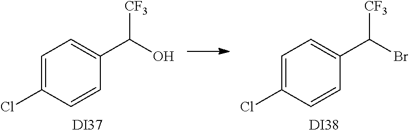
C1(Cl)=CC=C(C(O)[CF3])C=C1.C1(Cl)=CC=C(C(Br)[CF3])C=C1.[DI37].[DI38]
